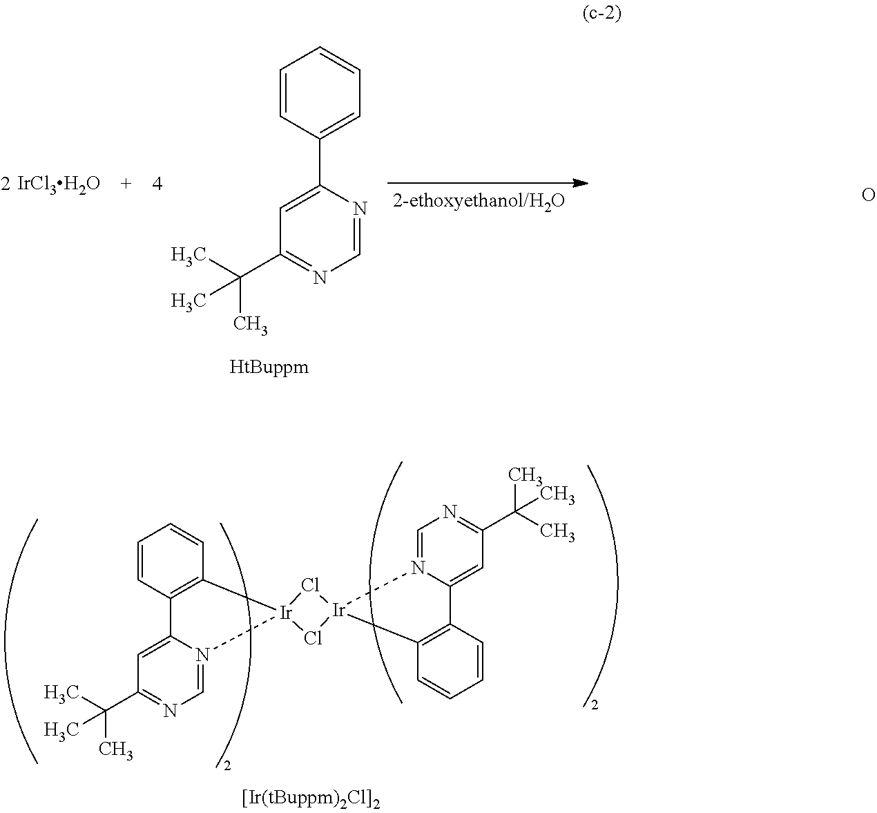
C1=NC(C2=CC=CC=C2)=CC(C(C)(C)C)=N1.[IrCl3H2O].O.C1=N2C(=CC(C(C)(C)C)=N1)C1=C(C=CC=C1)[Ir]21Cl[Ir]2(Cl1)N1=CN=C(C(C)(C)C)C=C1C1=C2C=CC=C1
